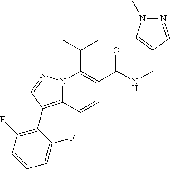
CC(C)C1=C(C(NCC2=CN(C)N=C2)=O)C=CC2=C(C3=C(F)C=CC=C3F)C(C)=NN12
